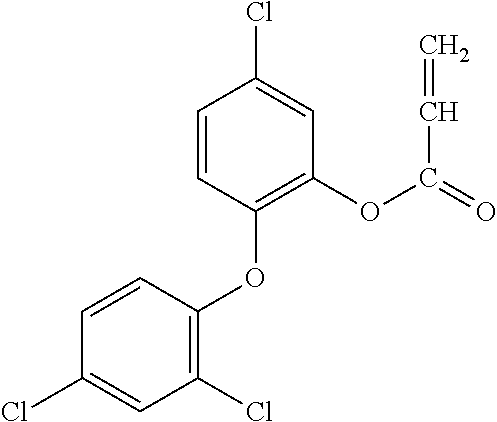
C1(Cl)=C(OC2=C(OC(=O)C=C)C=C(Cl)C=C2)C=CC(Cl)=C1
